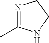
N1=C(C)NCC1
